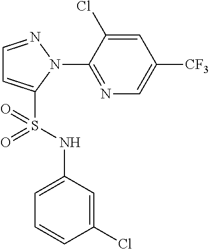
C1=NN(C2=NC=C([CF3])C=C2Cl)C(S(NC2=CC=CC(Cl)=C2)(=O)=O)=C1
